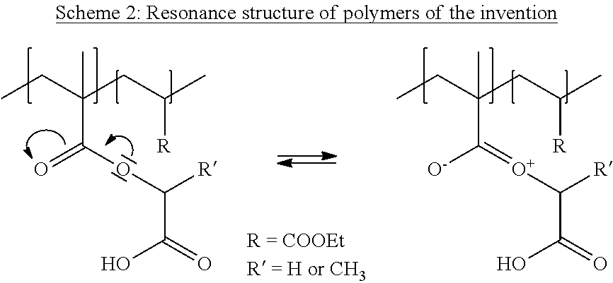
CCC(CC(C)[R])(C)C(=[O+]C([R])C(=O)O)[O-].CCC(CC(C)[R])(C)C(OC([R])C(=O)O)=O
